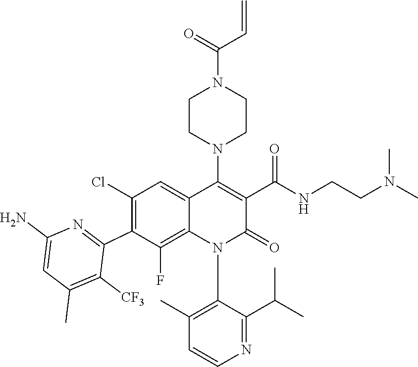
C1(N2C3=C(F)C(C4=NC(N)=CC(C)=C4[CF3])=C(Cl)C=C3C(N3CCN(C(C=C)=O)CC3)=C(C(NCCN(C)C)=O)C2=O)=C(C)C=CN=C1C(C)C
